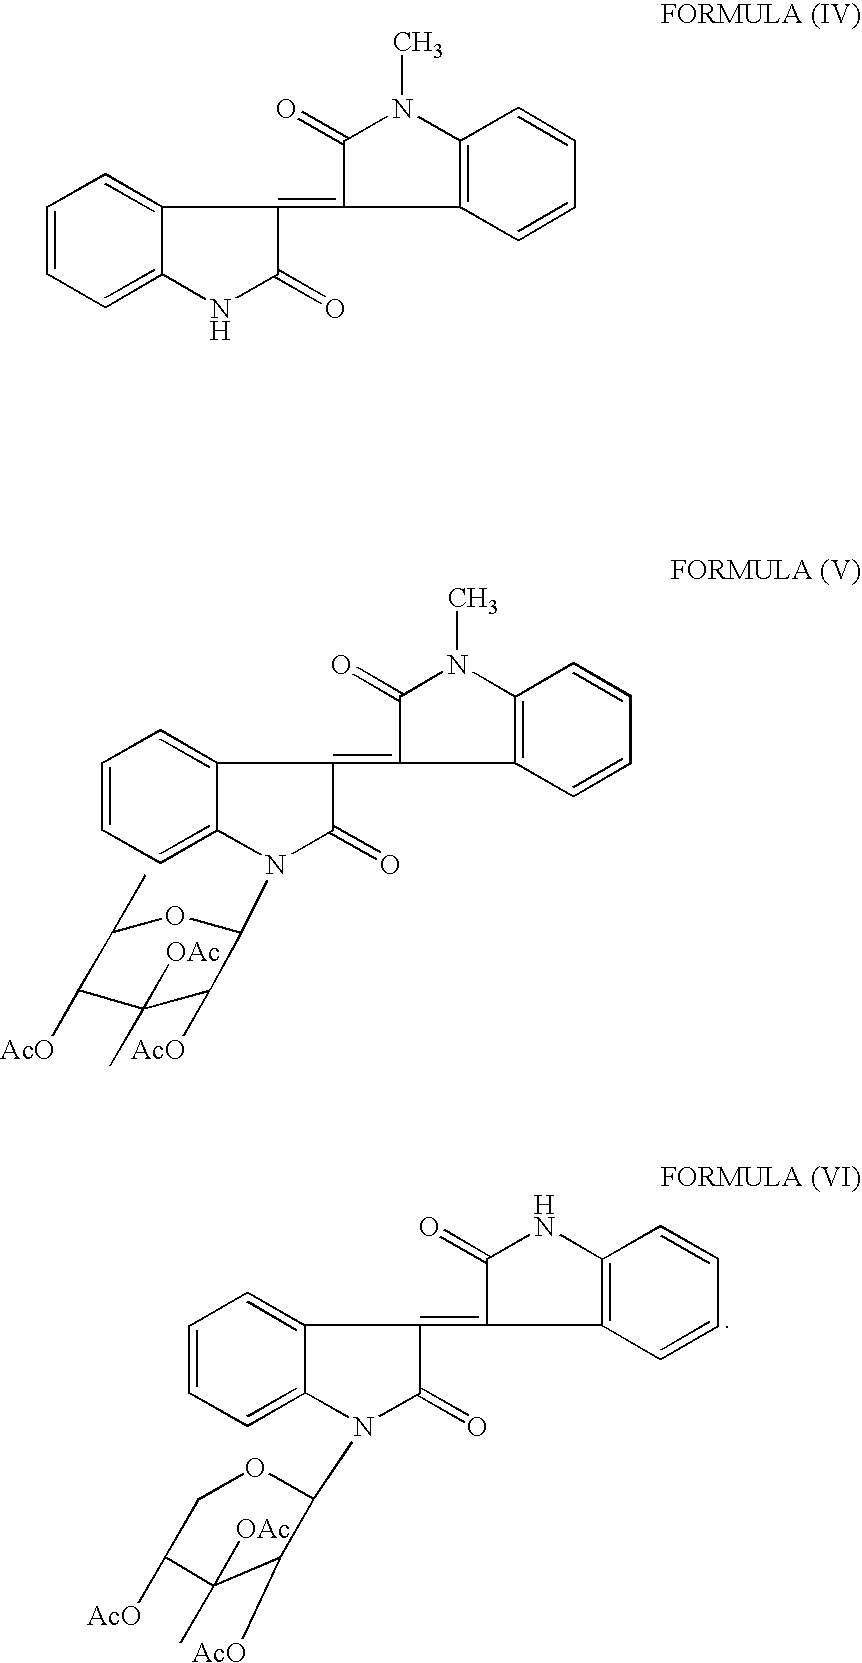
C1=CC=C2C(=C1)C(=C1C3=C(N(C)C1=O)C=CC=C3)C(=O)N2C1OC(C)C([AcO])C([OAc])(C)C1[AcO].C1=CC=C2C(=C1)C(=C1C3=C(NC1=O)C=CC=C3)C(=O)N2C1OCC([AcO])C([OAc])(C)C1[AcO].C1=CC=C2C(=C1)C(=C1C3=C(N(C)C1=O)C=CC=C3)C(=O)N2
